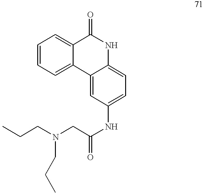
C1=CC=C2C(=C1)C(=O)NC1=CC=C(NC(=O)CN(CCC)CCC)C=C21
